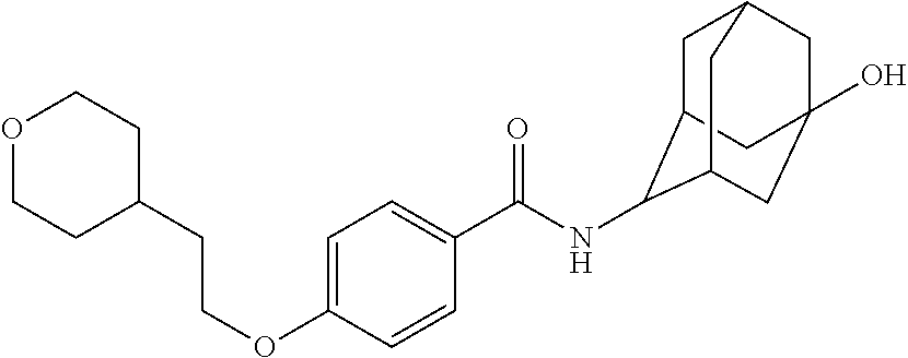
C1C2C(NC(C3=CC=C(OCCC4CCOCC4)C=C3)=O)C3CC(O)(CC1C3)C2
